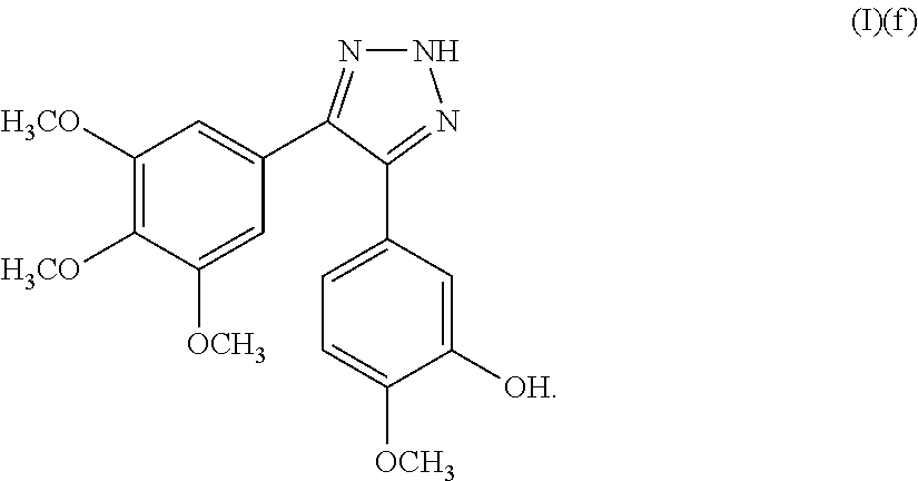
N1N=C(C2=CC([H3CO])=C([H3CO])C([OCH3])=C2)C(C2=CC=C([OCH3])C([OH])=C2)=N1
